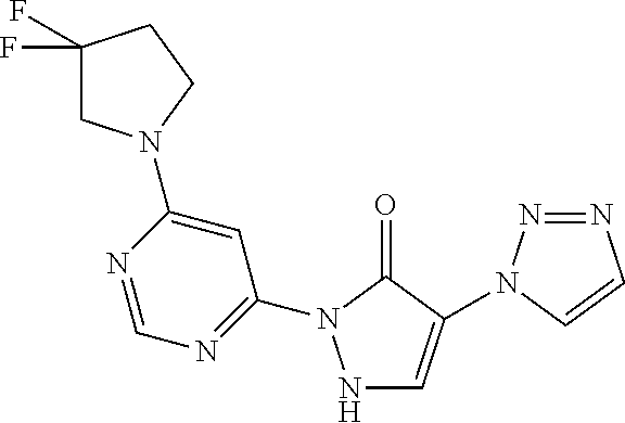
N1C=C(N2N=NC=C2)C(=O)N1C1=NC=NC(N2CC(F)(F)CC2)=C1
